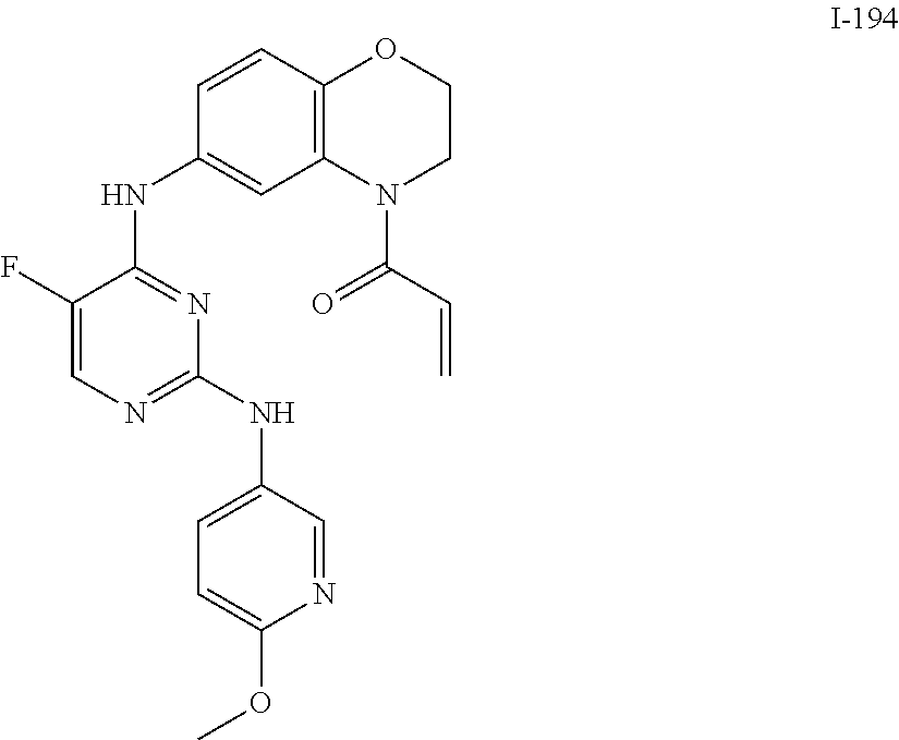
FC1=CN=C(NC2=CC=C(OC)N=C2)N=C1NC1=CC2=C(C=C1)OCCN2C(C=C)=O
